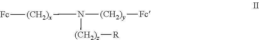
[(CH2)x](N([(CH2)y][Fc])[(CH2)z][R])[Fc]
